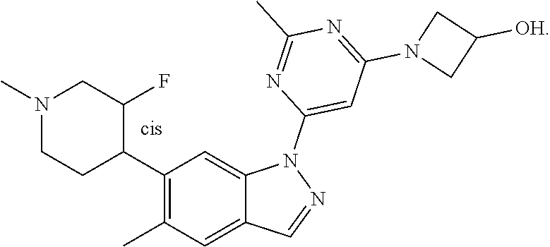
N1(C)CCC(C2=C(C)C=C3C(=C2)N(C2=CC(N4CC([OH])C4)=NC(C)=N2)N=C3)C(F)C1
